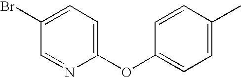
C1(Br)=CC=C(OC2=CC=C(C)C=C2)N=C1
